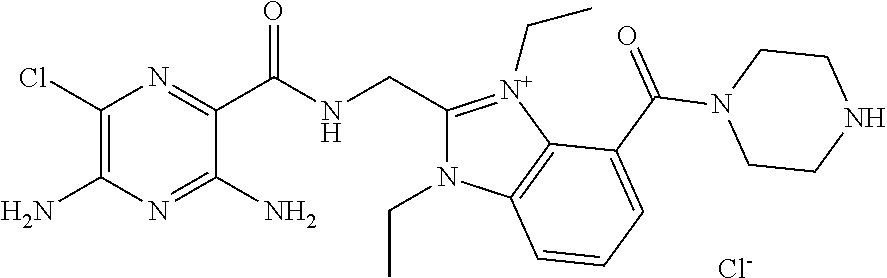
C1(Cl)=C(N)N=C(N)C(C(NCC2=[N+](CC)C3=C(N2CC)C=CC=C3C(N2CCNCC2)=O)=O)=N1.[Cl-]
